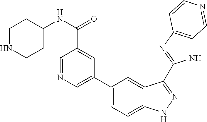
C1NCCC(NC(=O)C2=CC(C3=CC=C4C(=C3)C(C3=NC5=C(N3)C=NC=C5)=NN4)=CN=C2)C1
